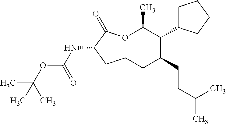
O1C(C)C(C2CCCC2)C(CCC(C)C)CCCC(NC(OC(C)(C)C)=O)C1=O
